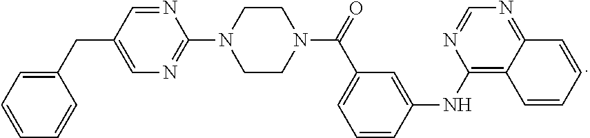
N1=CC(CC2=CC=CC=C2)=CN=C1N1CCN(C(=O)C2=CC=CC(NC3=C4C(=NC=N3)C=CC=C4)=C2)CC1
